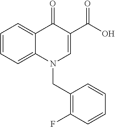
C1=CC=C2C(=C1)C(=O)C(C(O)=O)=CN2CC1=C(F)C=CC=C1
